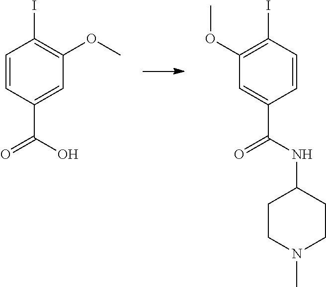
C1=CC(C(O)=O)=CC(OC)=C1I.C1(OC)=C(I)C=CC(C(NC2CCN(C)CC2)=O)=C1
